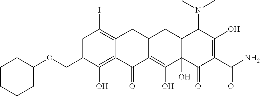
C1=C(COC2CCCCC2)C(O)=C2C(=C1I)CC1C(=C(O)C3(O)C(C1)C(N(C)C)C(O)=C(C(N)=O)C3=O)C2=O
